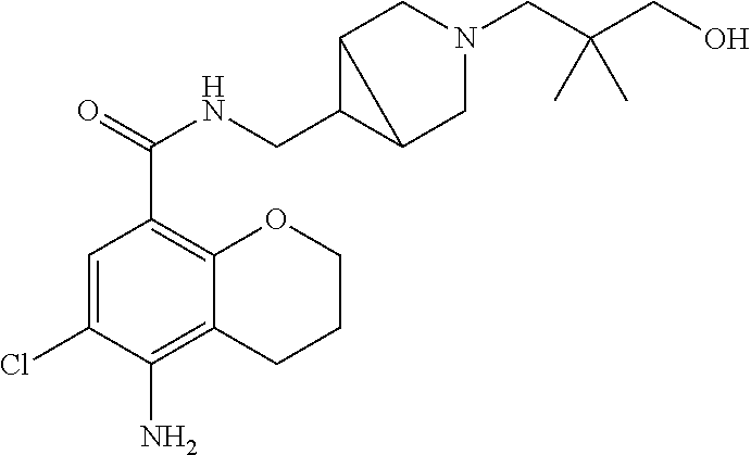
C1=C(Cl)C(N)=C2C(=C1C(=O)NCC1C3CN(CC(CO)(C)C)CC13)OCCC2
